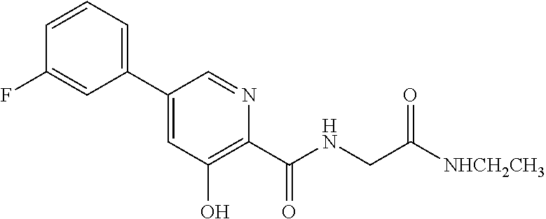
C1=C(C2=CC=CC(F)=C2)C=NC(C(NCC([NHCH2CH3])=O)=O)=C1O
